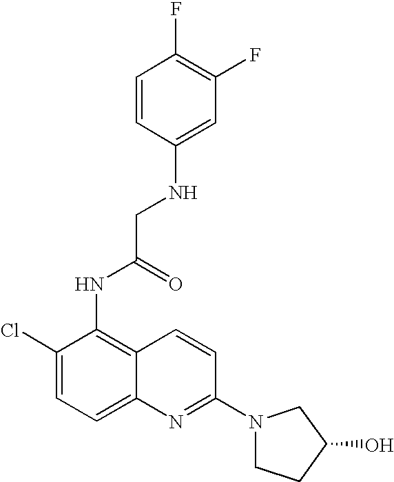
C1=CC(NCC(=O)NC2=C3C(=CC=C2Cl)N=C(N2CCC(O)C2)C=C3)=CC(F)=C1F
